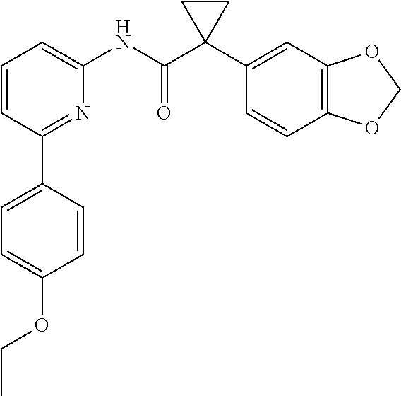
C1=CC(C2=CC=C(OCC)C=C2)=NC(NC(C2(C3=CC4=C(C=C3)OCO4)CC2)=O)=C1
